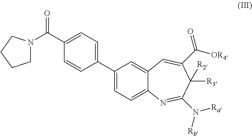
C1(C2=CC=C(C(N3CCCC3)=O)C=C2)=CC=C2C(=C1)C=C(C([OR4])=O)C([R3])([R2])C(N([Rb])[Ra])=N2
